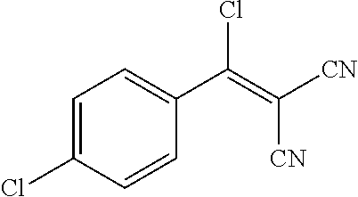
C1=C(Cl)C=CC(C(=C([CN])[CN])Cl)=C1
